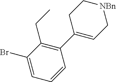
C1(Br)=CC=CC(C2=CC[NBn]CC2)=C1CC
